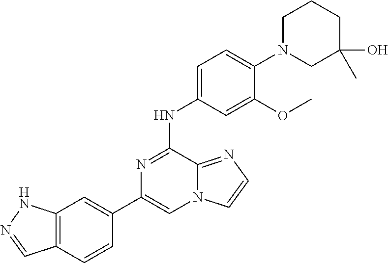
C1(C2=CC3=C(C=C2)C=NN3)=CN2C(=NC=C2)C(NC2=CC=C(N3CC(C)(O)CCC3)C(OC)=C2)=N1
